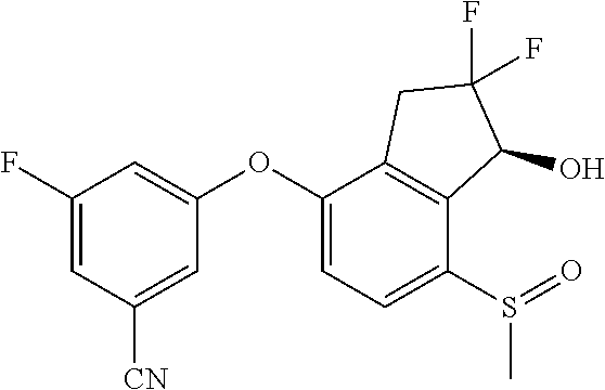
C1(F)=CC([CN])=CC(OC2=CC=C(S(C)=O)C3=C2CC(F)(F)C3O)=C1
